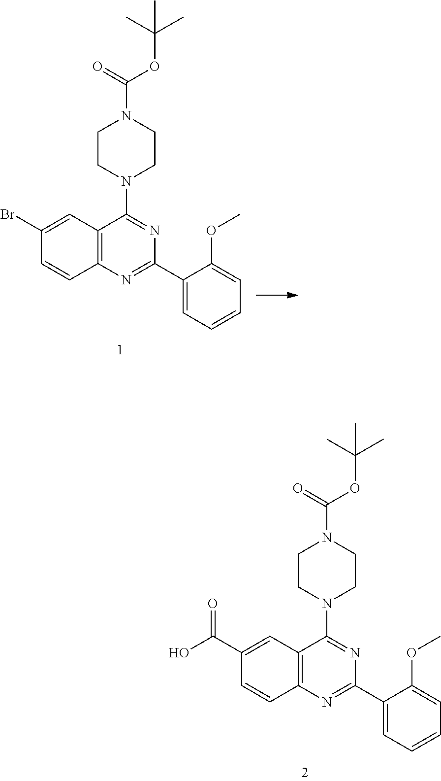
C12=C(N=C(C3=CC=CC=C3OC)N=C1N1CCN(C(=O)OC(C)(C)C)CC1)C=CC(Br)=C2.C12=C(N=C(C3=CC=CC=C3OC)N=C1N1CCN(C(=O)OC(C)(C)C)CC1)C=CC(C(O)=O)=C2
